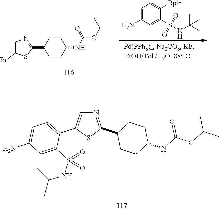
C1=C(N)C=C(S(NC(C)(C)C)(=O)=O)C([Bpin])=C1.C1=C(Br)SC(C2CCC(NC(OC(C)C)=O)CC2)=N1.N1=C(C2CCC(NC(OC(C)C)=O)CC2)SC(C2=CC=C(N)C=C2S(NC(C)C)(=O)=O)=C1
